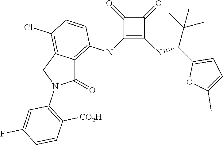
C1(NC2=C3C(=C(Cl)C=C2)CN(C2=C([CO2H])C=CC(F)=C2)C3=O)=C(NC(C2=CC=C(C)O2)C(C)(C)C)C(=O)C1=O
